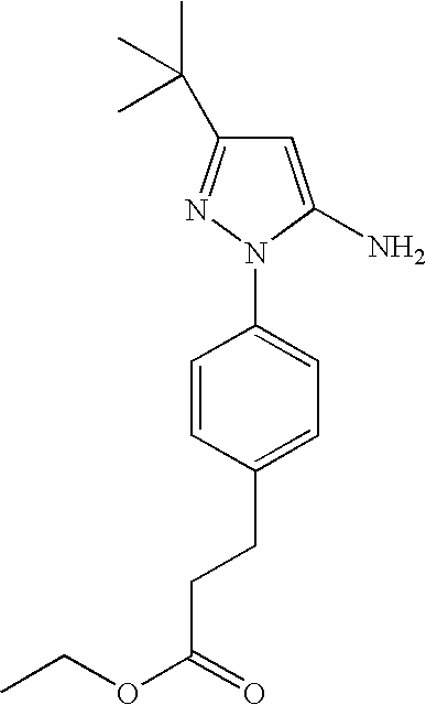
C1=C(N)N(C2=CC=C(CCC(OCC)=O)C=C2)N=C1C(C)(C)C
